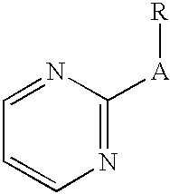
N1=CC=CN=C1[A][R]
